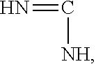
N=C[NH]
